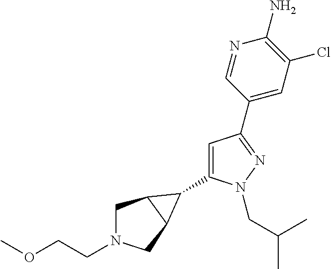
C1(C2C3CN(CCOC)CC32)=CC(C2=CC(Cl)=C(N)N=C2)=NN1CC(C)C
